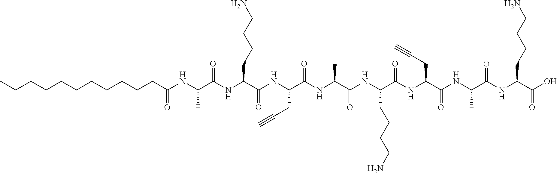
C(NC(C(NC(C(O)=O)CCCCN)=O)C)(=O)C(CC#C)NC(C(NC(C(NC(C(NC(C(NC(C(NC(=O)CCCCCCCCCCC)C)=O)CCCCN)=O)CC#C)=O)C)=O)CCCCN)=O
